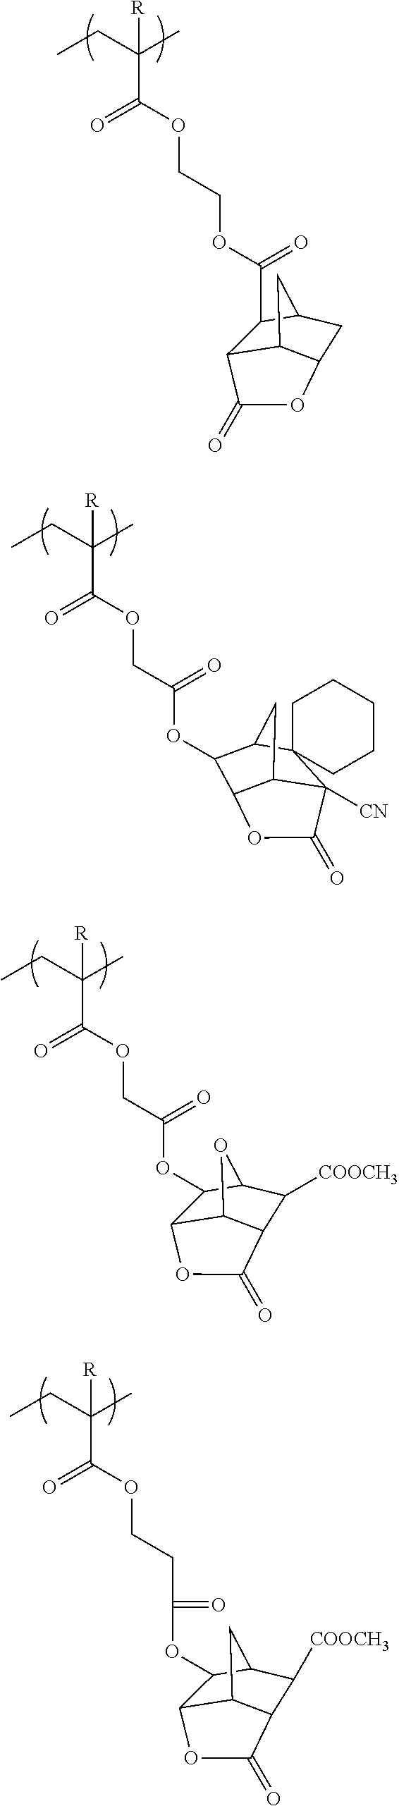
CCC(C)([R])C(=O)OCCOC(C1C2C3C(CC1C3)OC2=O)=O.CCC(C)([R])C(=O)OCC(=O)OC1C2C3C([CN])(C(=O)O2)C2(C1C3)CCCCC2.CCC(C)([R])C(=O)OCC(=O)OC1C2C3C(C([COOCH3])C1O3)C(=O)O2.CCC(C)([R])C(=O)OCCC(OC1C2C3C(C([COOCH3])C1C3)C(=O)O2)=O
